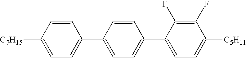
[C7H15]C1=CC=C(C2=CC=C(C3=CC=C([C5H11])C(F)=C3F)C=C2)C=C1
